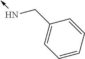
C1=CC=CC(CN->C)=C1
